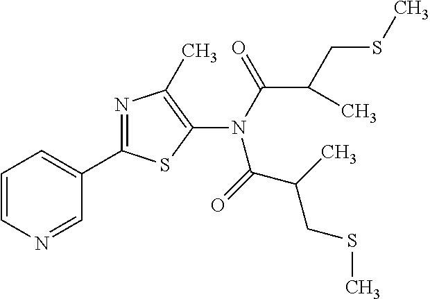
C1=CN=CC(C2=NC(C)=C(N(C(C(C)CSC)=O)C(=O)C(C)CSC)S2)=C1
